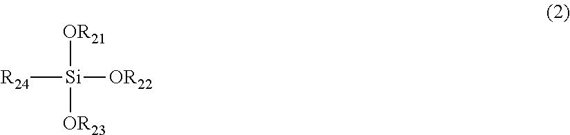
[R24][Si]([OR21])([OR23])[OR22]
